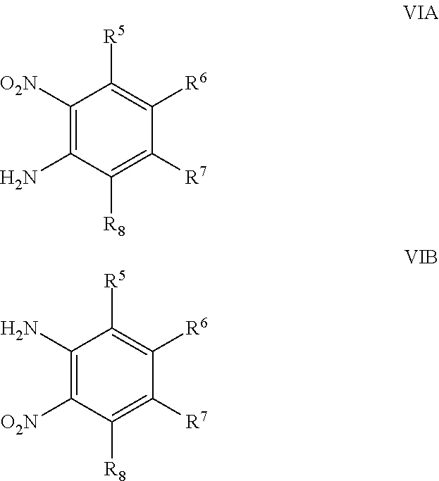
C1([O2N])=C(N)C([R8])=C([R7])C([R6])=C1[R5].C1(N)=C([O2N])C([R8])=C([R7])C([R6])=C1[R5]
